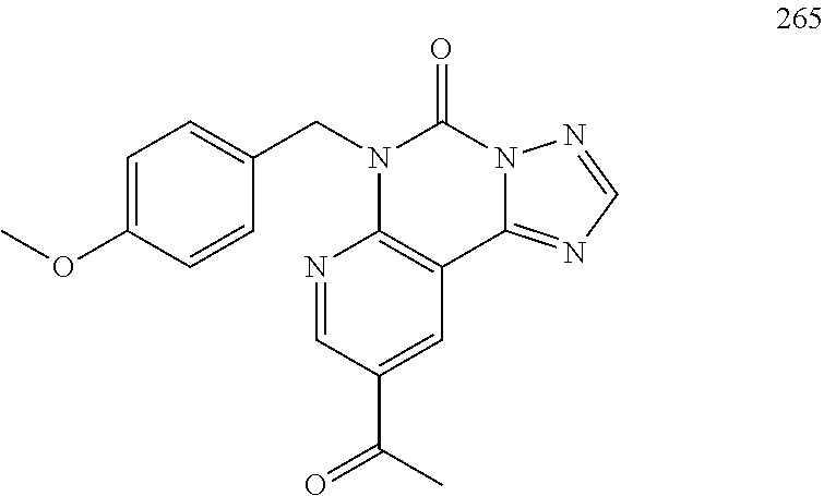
C1=C(OC)C=CC(CN2C3=C(C4=NC=NN4C2=O)C=C(C(C)=O)C=N3)=C1
